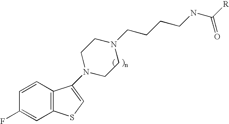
C1(F)=CC2=C(C=C1)C(N1CCN(CCCCNC([R])=O)CC1)=CS2
